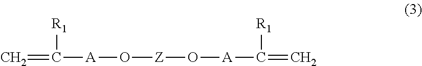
C=C([A]O[Z]O[A]C(=C)[R1])[R1]
